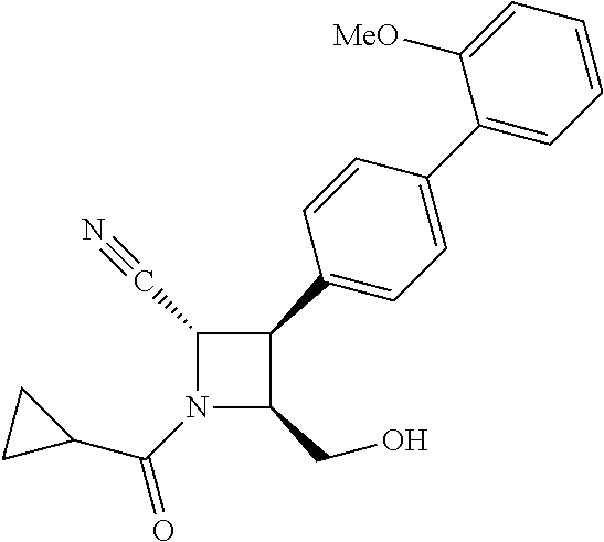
N1(C(=O)C2CC2)C(CO)C(C2=CC=C(C3=CC=CC=C3[MeO])C=C2)C1C#N
